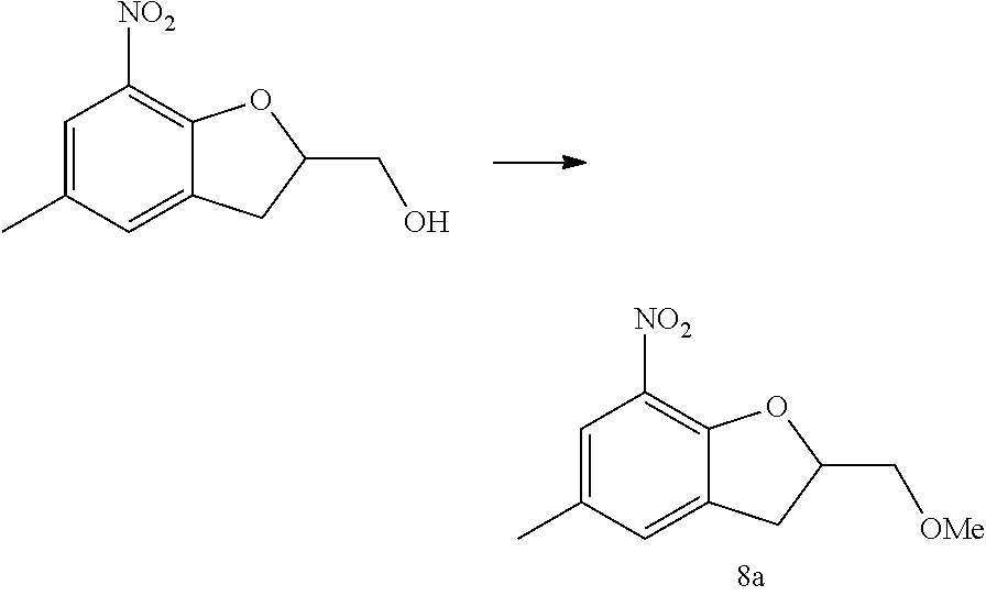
C1=C(C)C=C2C(=C1[NO2])OC(CO)C2.C1=C(C)C=C2C(=C1[NO2])OC(C[OMe])C2
